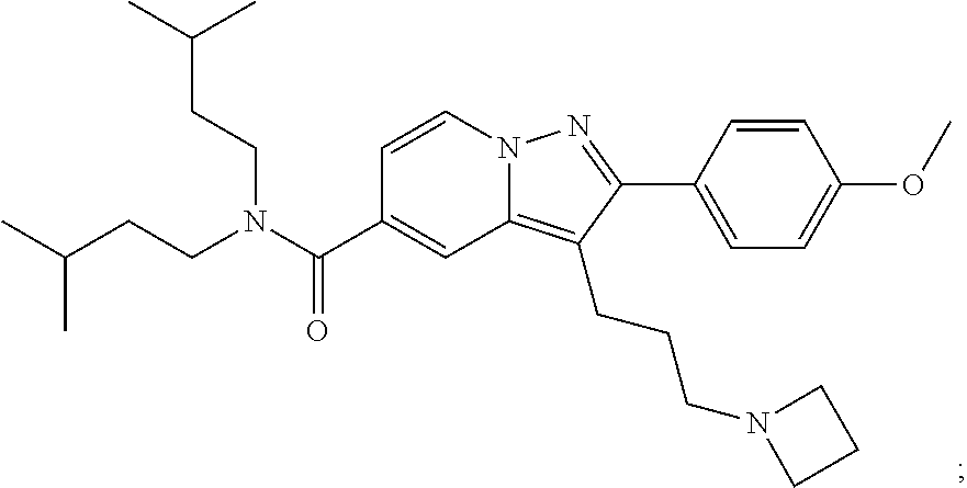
N12C(=C(CCCN3CCC3)C(C3=CC=C(OC)C=C3)=N1)C=C(C(N(CCC(C)C)CCC(C)C)=O)C=C2
